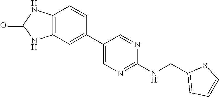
C12=C(C=CC(C3=CN=C(NCC4=CC=CS4)N=C3)=C1)NC(=O)N2
